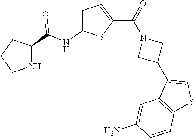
C1CNC(C(NC2=CC=C(C(=O)N3CC(C4=CSC5=C4C=C(N)C=C5)C3)S2)=O)C1
